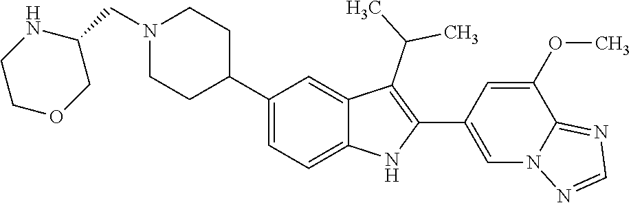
N1(CC2NCCOC2)CCC(C2=CC=C3C(=C2)C(C(C)C)=C(C2=CN4C(=NC=N4)C(OC)=C2)N3)CC1
